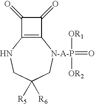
C1(=O)C(=O)C2=C1[N-A-P](=O)([OR1])([OR2])CC([R5])([R6])CN2
